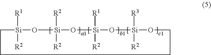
C1[Si]([R1])([R2])O[Si]([R2])([R2])O[Si]([R1])([R2])O[Si]([R3])([R2])OCCC1
